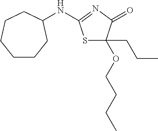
S1C(CCC)(OCCCC)C(=O)N=C1NC1CCCCCC1
